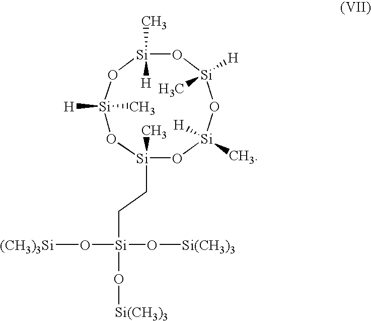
O1[Si](CC[Si](O[(CH3)3Si])(O[Si(CH3)3])O[Si(CH3)3])(C)O[Si]([H])(C)O[Si]([H])(C)O[Si](C)([H])O[Si]1(C)[H]
